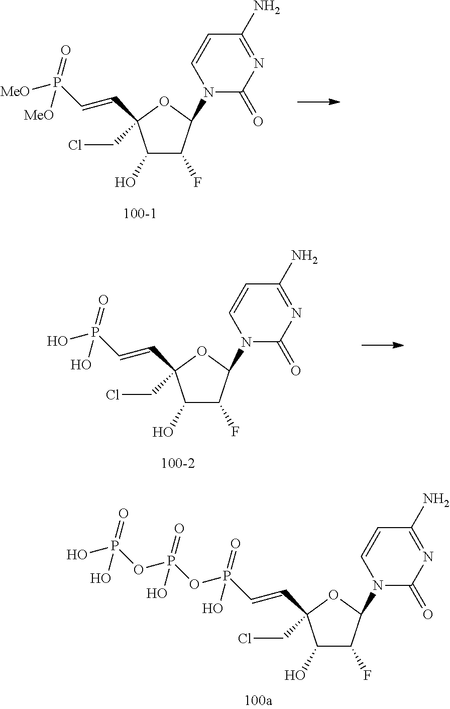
C1(O)C(F)C(N2C(=O)N=C(N)C=C2)OC1(CCl)C=CP(=O)(O)OP(=O)(O)OP(=O)(O)O.C1(O)C(F)C(N2C(=O)N=C(N)C=C2)OC1(CCl)C=CP(=O)([MeO])[MeO].C1(O)C(F)C(N2C(=O)N=C(N)C=C2)OC1(CCl)C=CP(=O)(O)O
